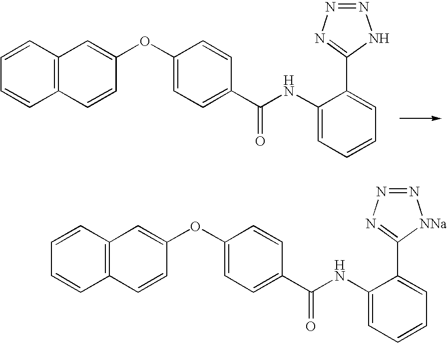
C12=C(C=CC=C1)C=C(OC1=CC=C(C(NC3=CC=CC=C3C3=NN=NN3)=O)C=C1)C=C2.C12=C(C=CC=C1)C=C(OC1=CC=C(C(NC3=CC=CC=C3C3=NN=N[NNa]3)=O)C=C1)C=C2
